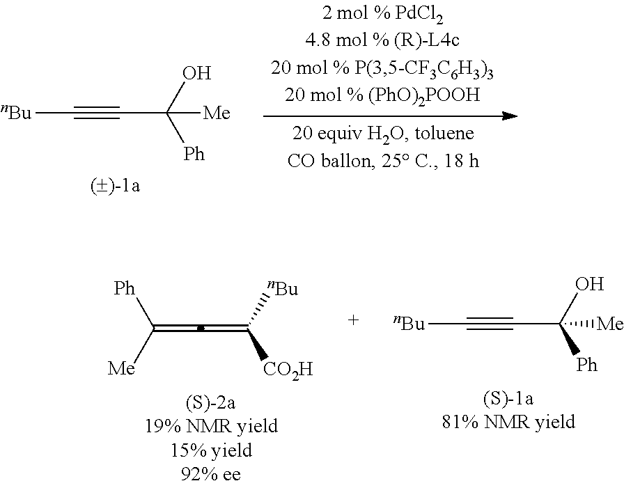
C(=C=C([CO2H])[nBu])([Ph])[Me].[(S)-2a19% NMR yield15% yield92% ee].[nBu]C#CC(O)([Ph])[Me].[nBu]C#CC([Ph])(O)[Me]
